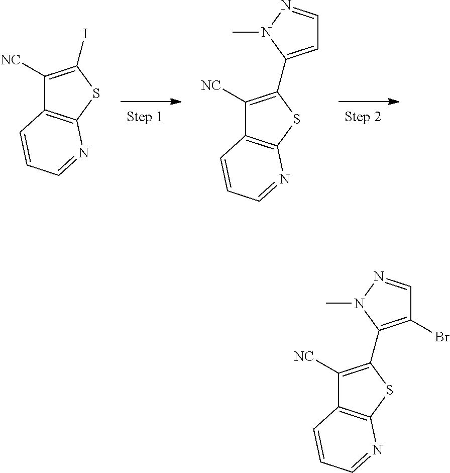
IC1=C([NC])C2=C(S1)N=CC=C2.C1=C(C2=C([NC])C3=C(S2)N=CC=C3)N(C)N=C1.C1(Br)=C(C2=C([NC])C3=C(S2)N=CC=C3)N(C)N=C1
